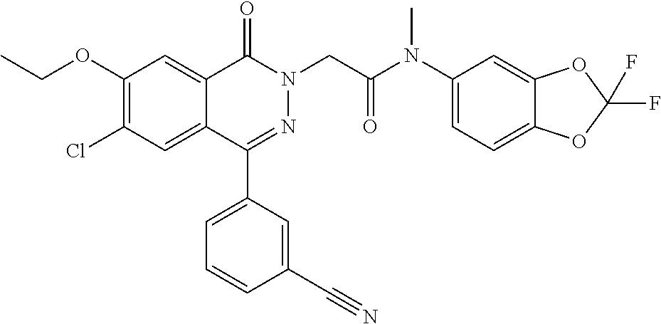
C12=CC(OCC)=C(Cl)C=C1C(C1=CC=CC(C#N)=C1)=NN(CC(=O)N(C1=CC=C3C(=C1)OC(F)(F)O3)C)C2=O
